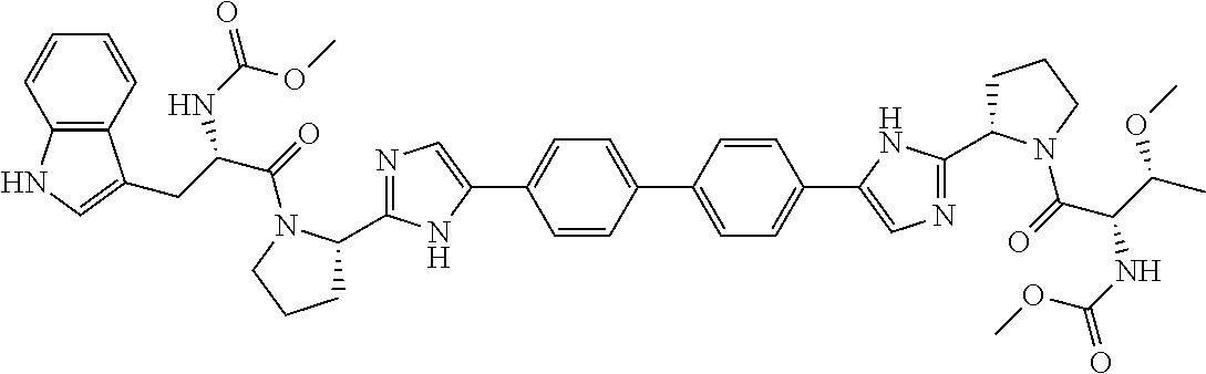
C1=C(C2=CC=C(C3=CN=C(C4CCCN4C(=O)C(C(OC)C)NC(OC)=O)N3)C=C2)C=CC(C2=CN=C(C3CCCN3C(=O)C(CC3=CNC4=C3C=CC=C4)NC(=O)OC)N2)=C1
